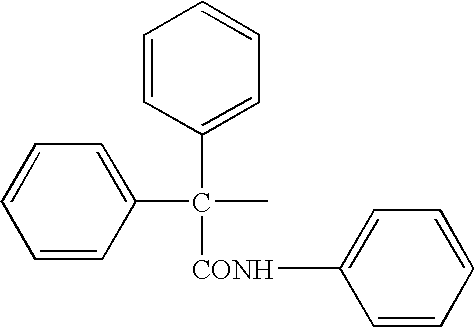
C1=CC(C(C2=CC=CC=C2)([CONH]C2=CC=CC=C2)C)=CC=C1
